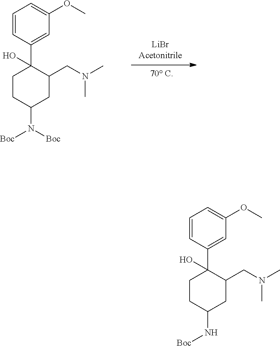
C1CC(N([Boc])[Boc])CC(CN(C)C)C1(C1=CC(OC)=CC=C1)O.C1CC(N[Boc])CC(CN(C)C)C1(C1=CC(OC)=CC=C1)O
